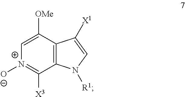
C1([OMe])=C[N+]([O-])=C([X3])C2=C1C([X1])=CN2[R1]
